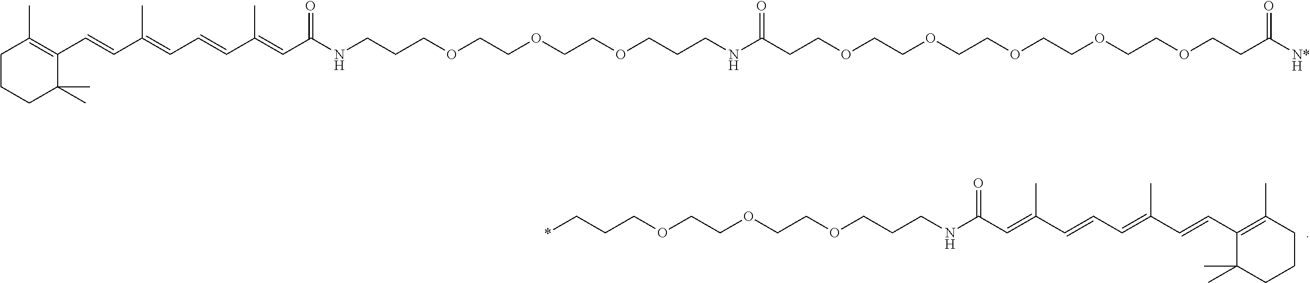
*CCCOCCOCCOCCCNC(C=C(C=CC=C(C=CC1=C(C)CCCC1(C)C)C)C)=O.C1CCC(C)(C)C(C=CC(=CC=CC(=CC(NCCCOCCOCCOCCCNC(CCOCCOCCOCCOCCOCCC([N*H])=O)=O)=O)C)C)=C1C
